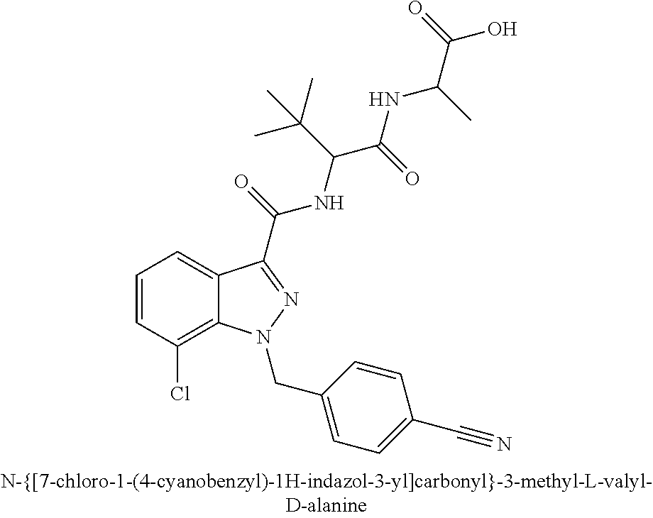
C1=CC(Cl)=C2C(=C1)C(C(=O)NC(C(NC(C(O)=O)C)=O)C(C)(C)C)=NN2CC1=CC=C(C#N)C=C1
